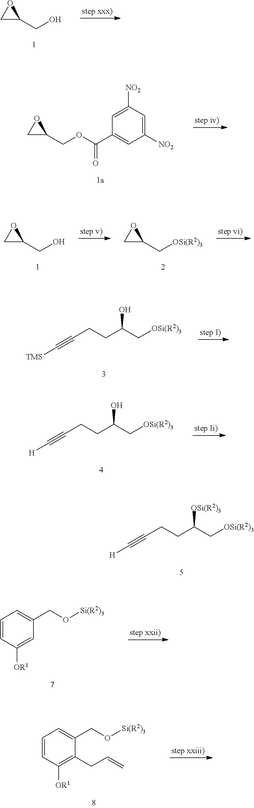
C1C(CO)O1.C1C(COC(C2=CC([NO2])=CC([NO2])=C2)=O)O1.C1C(C[OSi(R2)3])O1.C1C(CO)O1.C(#CCCC(O)C[OSi(R2)3])[TMS].C(#CCCC(O)C[OSi(R2)3])[H].C(#CCCC([OSi(R2)3])C[OSi(R2)3])[H].C1(CO[Si(R2)3])=CC=CC([OR1])=C1.C1(CO[Si(R2)3])=CC=CC([OR1])=C1CC=C
